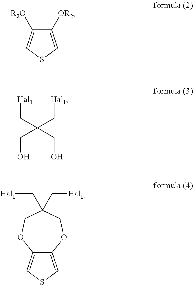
C1([OR2])=CSC=C1[R2O].[Hal1]CC(C[Hal1])(CO)CO.C12=CSC=C1OCC(C[Hal1])(C[Hal1])CO2
